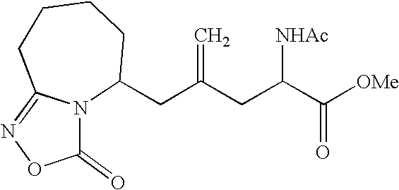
N12C(CC(CC(C([OMe])=O)[NHAc])=C)CCCCC1=NOC2=O
